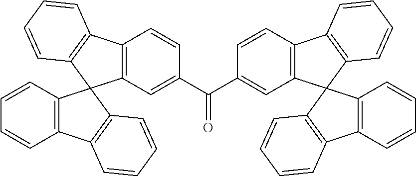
C12=C(C=C(C(=O)C3=CC4=C(C=C3)C3=C(C=CC=C3)C43C4=C(C=CC=C4)C4=C3C=CC=C4)C=C1)C1(C3=C2C=CC=C3)C2=C(C=CC=C2)C2=C1C=CC=C2
